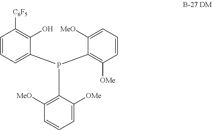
C1([MeO])=C(P(C2=CC=CC([C6F5])=C2O)C2=C([OMe])C=CC=C2[MeO])C([OMe])=CC=C1
